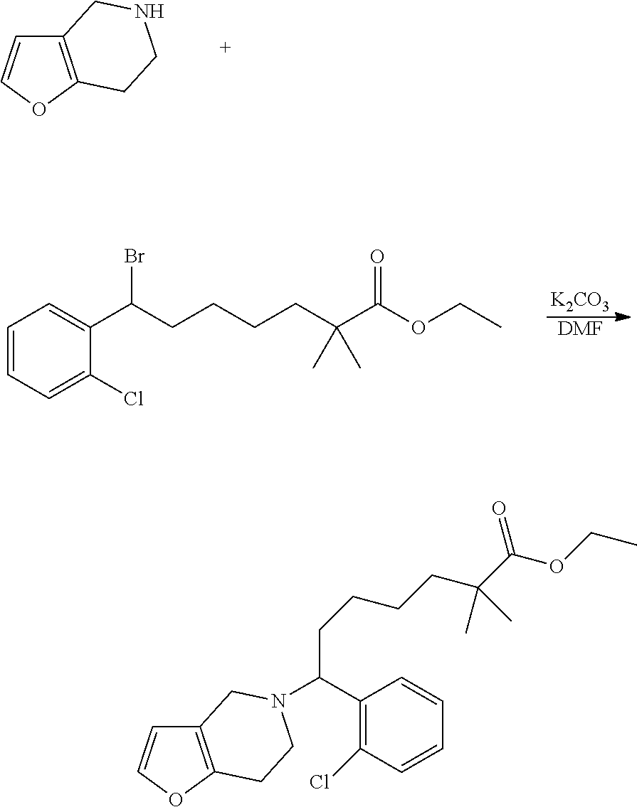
C12=C(OC=C1)CCNC2.[K2CO3].[DMF].C1=CC=C(Cl)C(C(CCCCC(C(OCC)=O)(C)C)Br)=C1.C12=C(OC=C1)CCN(C(CCCCC(C(=O)OCC)(C)C)C1=C(Cl)C=CC=C1)C2
